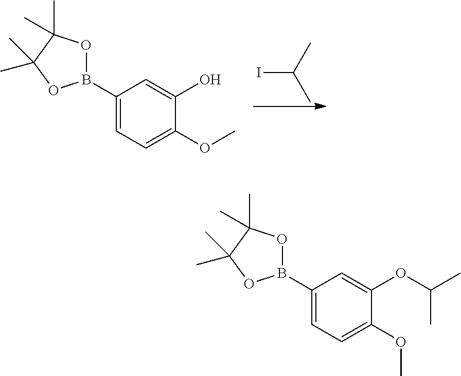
IC(C)C.C1(B2OC(C)(C)C(C)(C)O2)=CC=C(OC)C(O)=C1.C1(B2OC(C)(C)C(C)(C)O2)=CC=C(OC)C(OC(C)C)=C1
